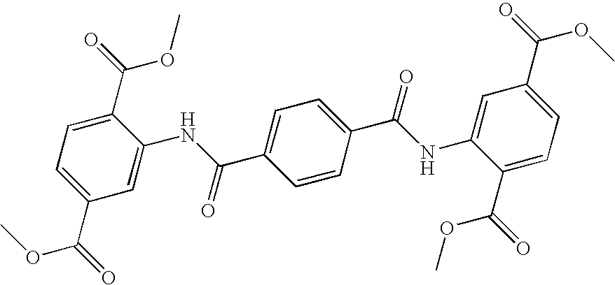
C1=C(C(=O)OC)C=C(NC(C2=CC=C(C(NC3=CC(C(=O)OC)=CC=C3C(=O)OC)=O)C=C2)=O)C(C(=O)OC)=C1
